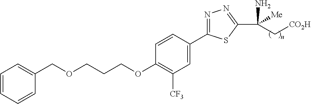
C1(COCCCOC2=C([CF3])C=C(C3=NN=C(C(N)([Me])C[CO2H])S3)C=C2)=CC=CC=C1
